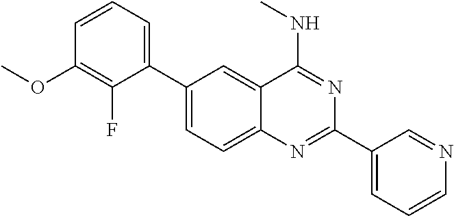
C1(C2=CC=CC(OC)=C2F)=CC=C2C(=C1)C(NC)=NC(C1=CC=CN=C1)=N2
